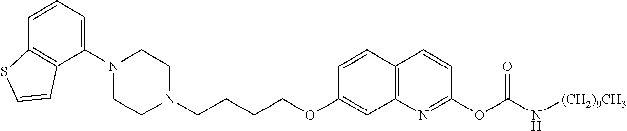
C1=CC2=C(C(N3CCN(CCCCOC4=CC5=C(C=C4)C=CC(OC(N[(CH2)9CH3])=O)=N5)CC3)=C1)C=CS2
